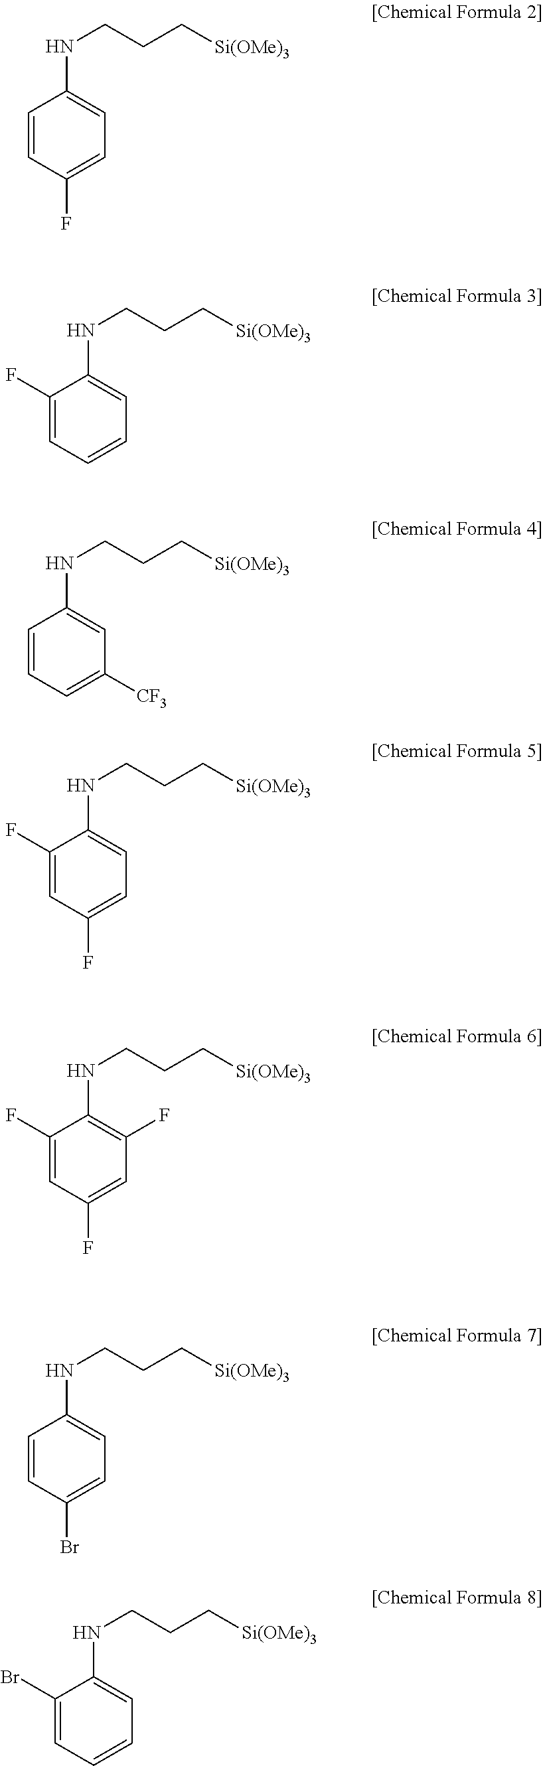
C1=CC(F)=CC=C1NCCC[Si(OMe)3].C1(F)=CC=CC=C1NCCC[Si(OMe)3].C1=CC=C([CF3])C=C1NCCC[Si(OMe)3].C1(F)=CC(F)=CC=C1NCCC[Si(OMe)3].C1(F)=CC(F)=CC(F)=C1NCCC[Si(OMe)3].C1=CC(Br)=CC=C1NCCC[Si(OMe)3].C1(Br)=CC=CC=C1NCCC[Si(OMe)3]
